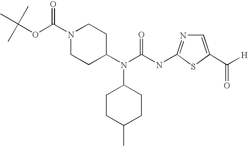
N(C1=NC=C(C(=O)[H])S1)C(=O)N(C1CCN(C(OC(C)(C)C)=O)CC1)C1CCC(C)CC1
